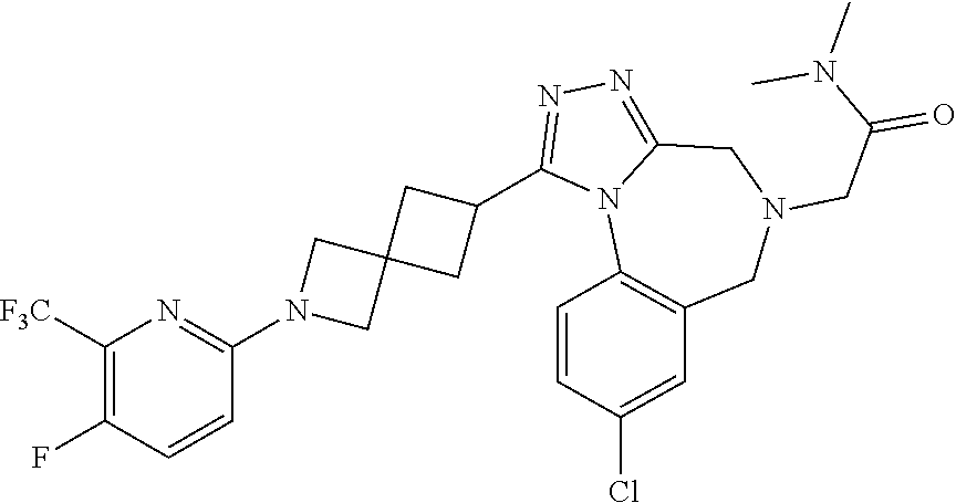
C1([F3C])=C(F)C=CC(N2CC3(C2)CC(C2=NN=C4N2C2=C(CN(CC(=O)N(C)C)C4)C=C(Cl)C=C2)C3)=N1
